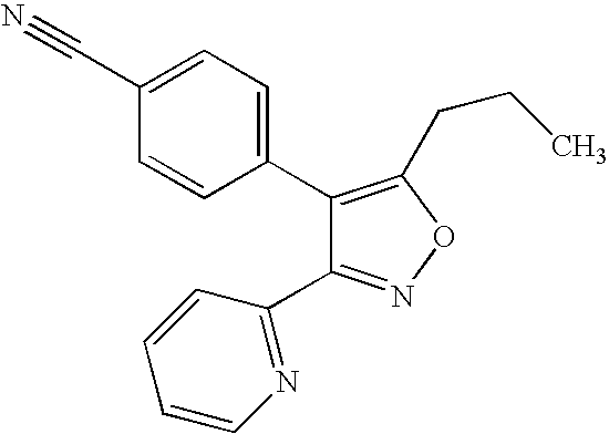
C1(C2=CC=C(C#N)C=C2)=C(CCC)ON=C1C1=NC=CC=C1
